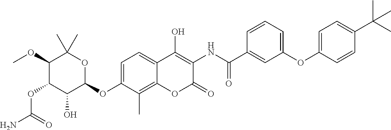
NC(=O)OC1C(O)C(OC2=CC=C3C(=C2C)OC(=O)C(NC(=O)C2=CC(OC4=CC=C(C(C)(C)C)C=C4)=CC=C2)=C3O)OC(C)(C)C1OC
